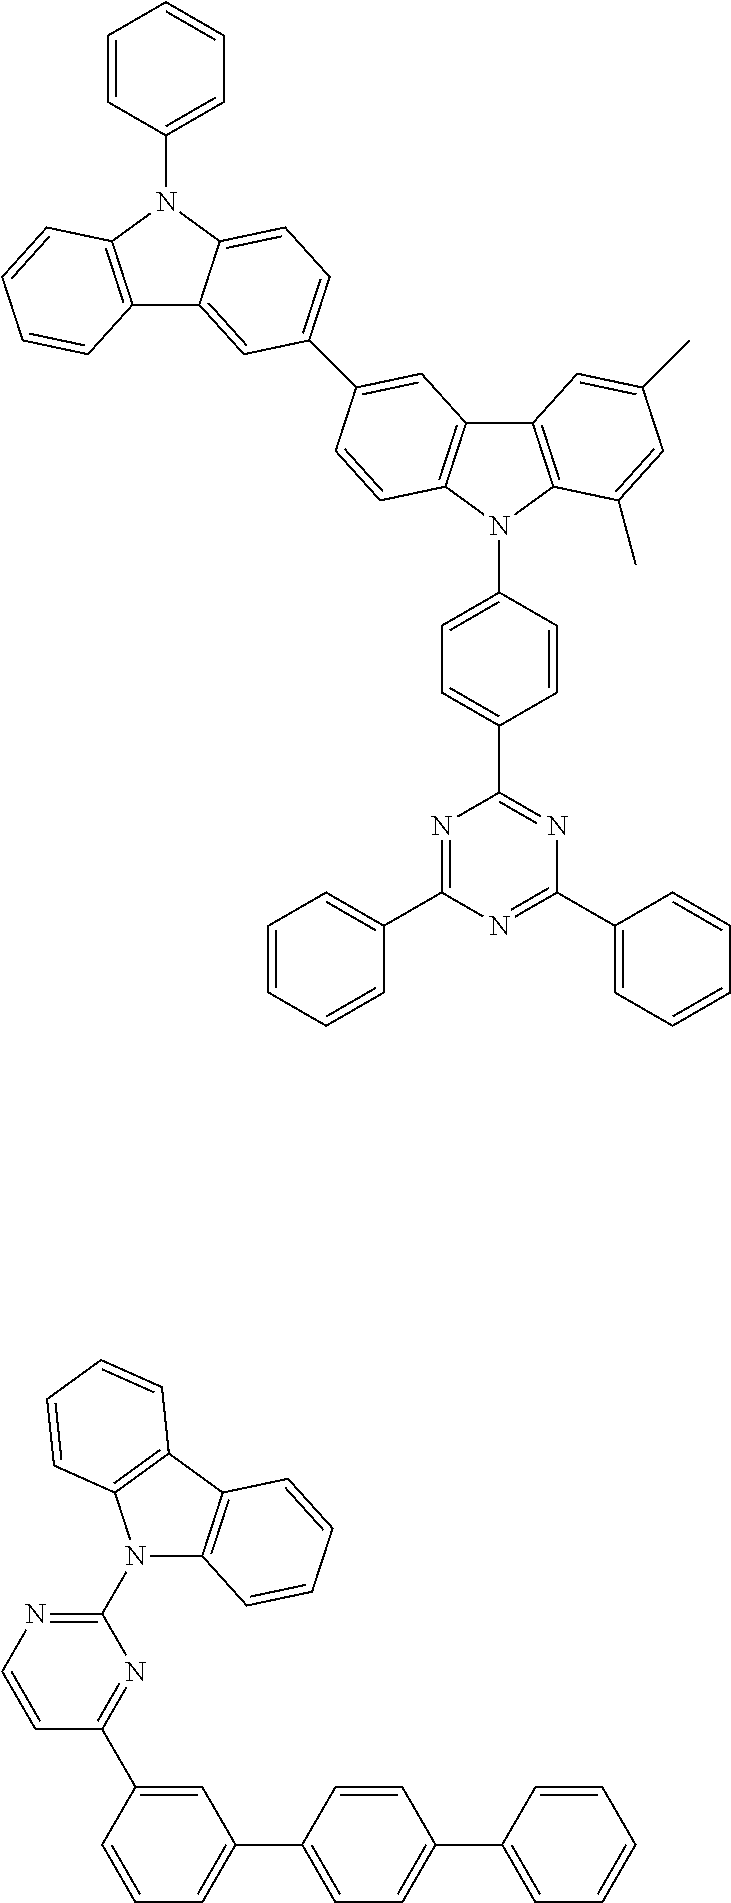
C12=C(N(C3=CC=C(C4=NC(C5=CC=CC=C5)=NC(C5=CC=CC=C5)=N4)C=C3)C3=C1C=C(C1=CC=C4C(=C1)C1=C(N4C4=CC=CC=C4)C=CC=C1)C=C3)C(C)=CC(C)=C2.C1=CC(C2=NC(N3C4=C(C5=C3C=CC=C5)C=CC=C4)=NC=C2)=CC(C2=CC=C(C3=CC=CC=C3)C=C2)=C1
